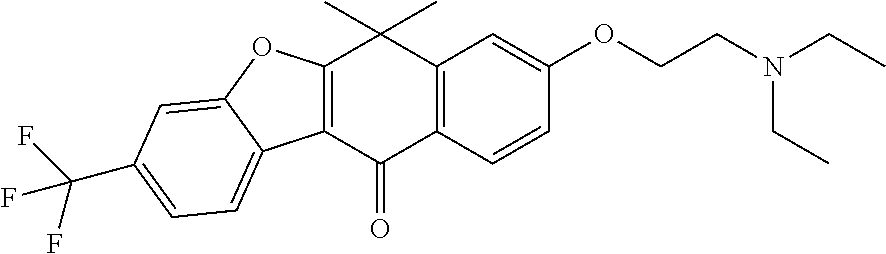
C12=C(C(C)(C)C3=C(C1=O)C1=CC=C(C(F)(F)F)C=C1O3)C=C(OCCN(CC)CC)C=C2
